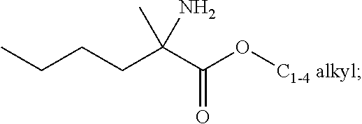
C(C(O[C1-4 alkyl])=O)(CCCC)(C)N
